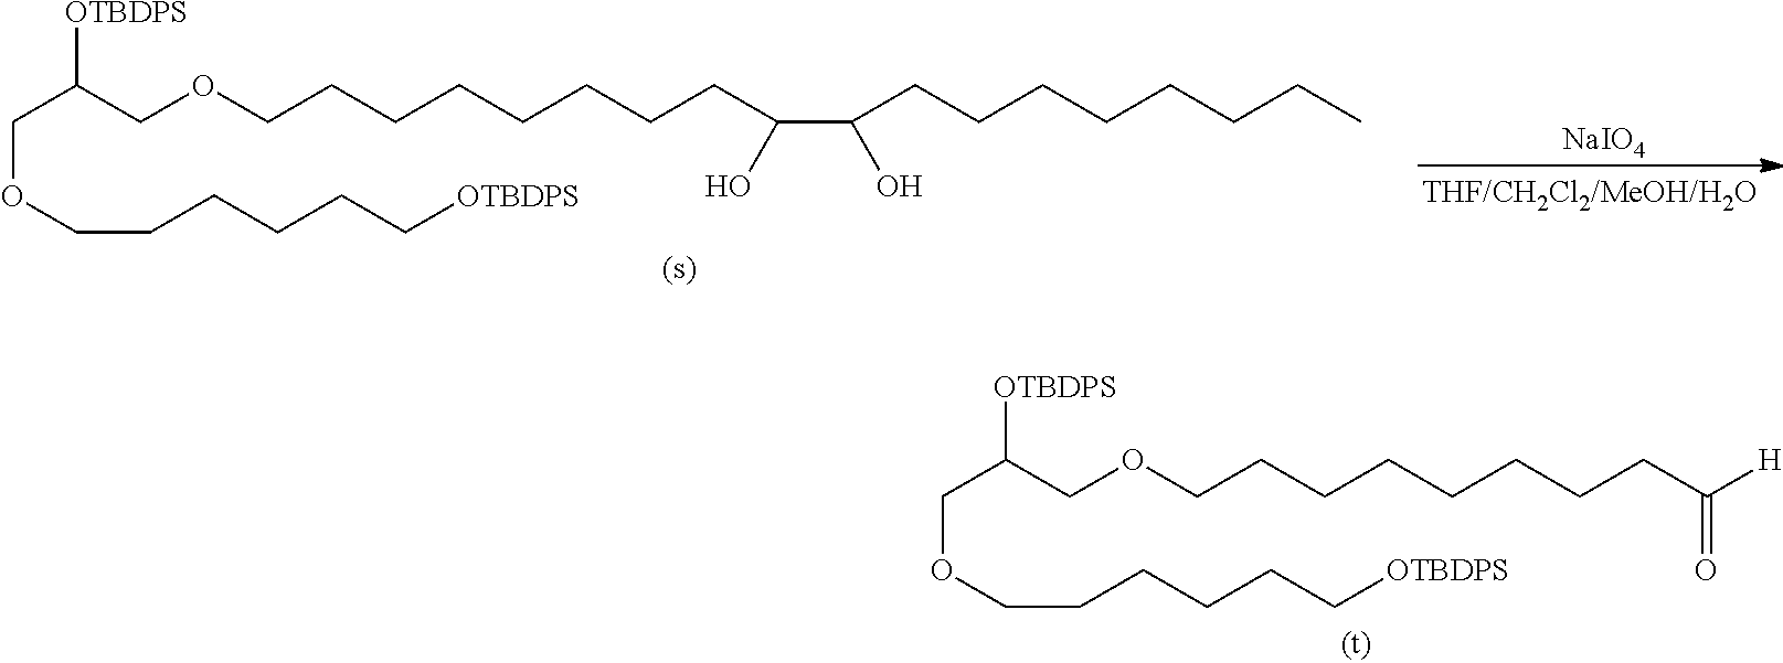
C(C([OTBDPS])COCCCCCCCCC(C(CCCCCCCC)O)O)OCCCCCC[OTBDPS].[NaIO4].C(C([OTBDPS])COCCCCCCCCC([H])=O)OCCCCCC[OTBDPS]
